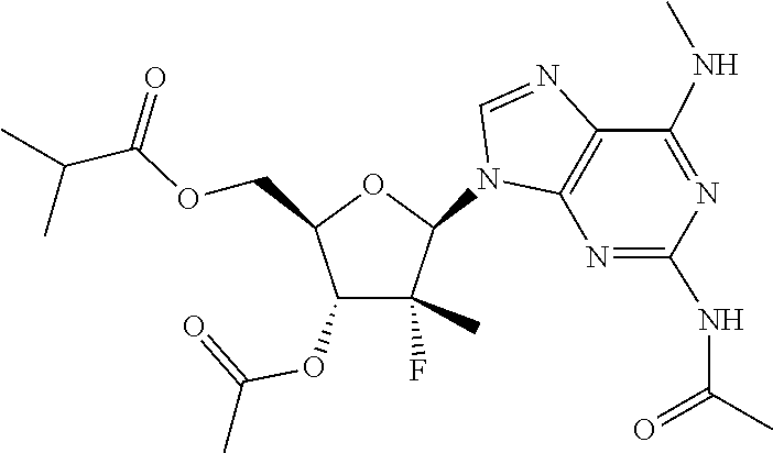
C1=NC2=C(N1C1C(C)(F)C(OC(C)=O)C(COC(C(C)C)=O)O1)N=C(NC(C)=O)N=C2NC
